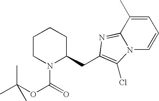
C1CN(C(=O)OC(C)(C)C)C(CC2=C(Cl)N3C(=N2)C(C)=CC=C3)CC1
